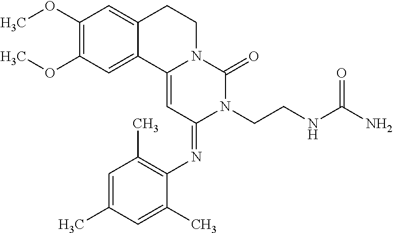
C1(OC)=C(OC)C=C2C(=C1)CCN1C2=CC(=NC2=C(C)C=C(C)C=C2C)N(CCNC(N)=O)C1=O
